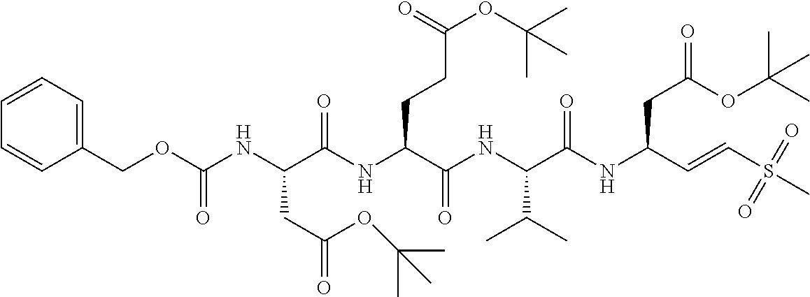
C1(COC(NC(C(NC(C(NC(C(NC(C=CS(C)(=O)=O)CC(OC(C)(C)C)=O)=O)C(C)C)=O)CCC(=O)OC(C)(C)C)=O)CC(=O)OC(C)(C)C)=O)=CC=CC=C1
